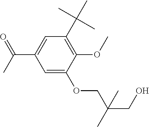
CC(C1=CC(C(C)(C)C)=C(OC)C(OCC(CO)(C)C)=C1)=O
